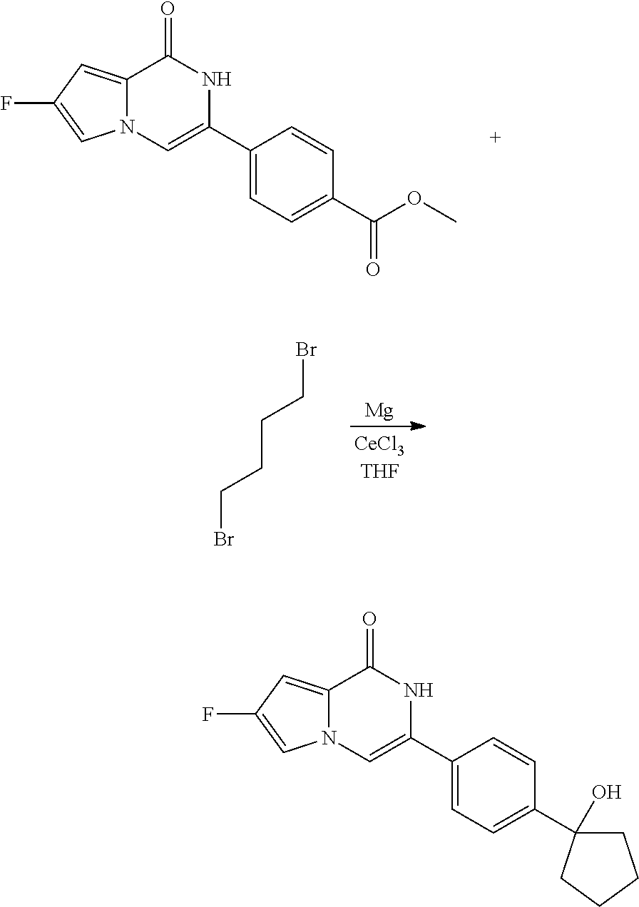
C12=CC(F)=CN1C=C(C1=CC=C(C(OC)=O)C=C1)NC2=O.[Mg].BrCCCCBr.C12=CC(F)=CN1C=C(C1=CC=C(C3(O)CCCC3)C=C1)NC2=O
